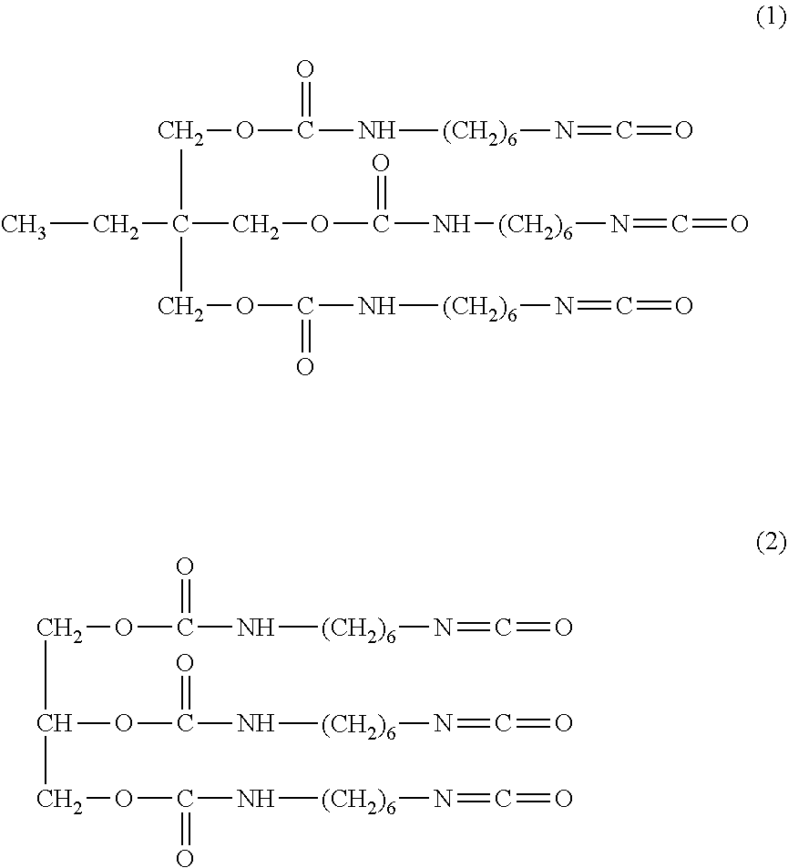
CCC(COC(=O)N[(CH2)6]N=C=O)(COC(=O)N[(CH2)6]N=C=O)COC(=O)N[(CH2)6]N=C=O.C(C(COC(=O)N[(CH2)6]N=C=O)OC(=O)N[(CH2)6]N=C=O)OC(=O)N[(CH2)6]N=C=O
